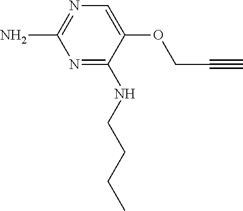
N1=C(NCCCC)C(OCC#C)=CN=C1N
